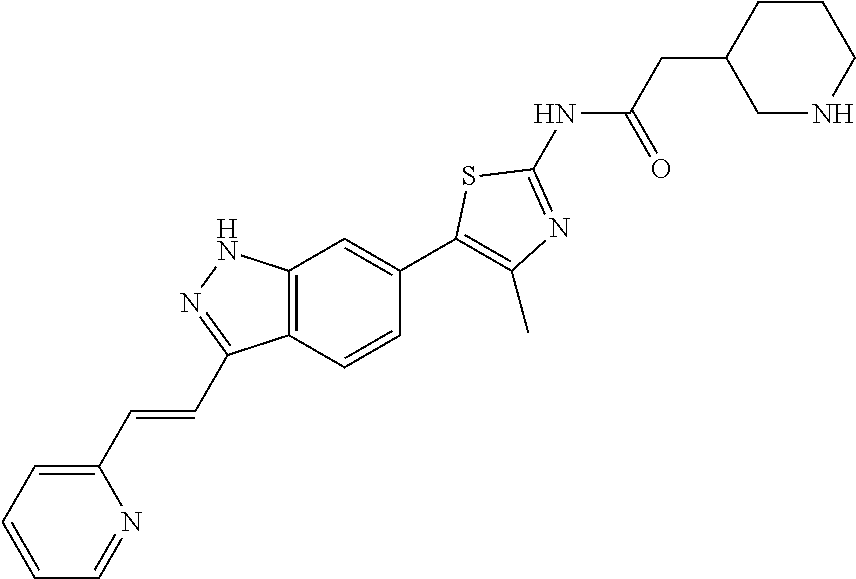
C1(C=CC2=NNC3=C2C=CC(C2=C(C)N=C(NC(CC4CCCNC4)=O)S2)=C3)=CC=CC=N1
